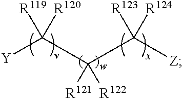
[R119]C([Y])([R120])C([R121])([R122])C([R123])([R124])[Z]
